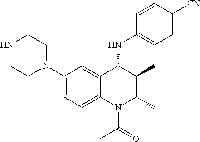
C1(N2CCNCC2)=CC=C2C(=C1)C(NC1=CC=C([CN])C=C1)C(C)C(C)N2C(C)=O
